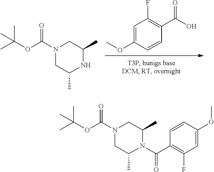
OC(C1=C(F)C=C(OC)C=C1)=O.C1(C)CN(C(OC(C)(C)C)=O)CC(C)N1.C1(C)CN(C(OC(C)(C)C)=O)CC(C)N1C(C1=C(F)C=C(OC)C=C1)=O
